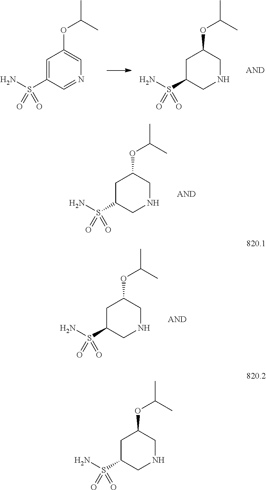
C1NCC(OC(C)C)CC1S(N)(=O)=O.C1NCC(OC(C)C)CC1S(N)(=O)=O.C1=NC=C(OC(C)C)C=C1S(N)(=O)=O.C1NCC(OC(C)C)CC1S(N)(=O)=O.C1NCC(OC(C)C)CC1S(N)(=O)=O
